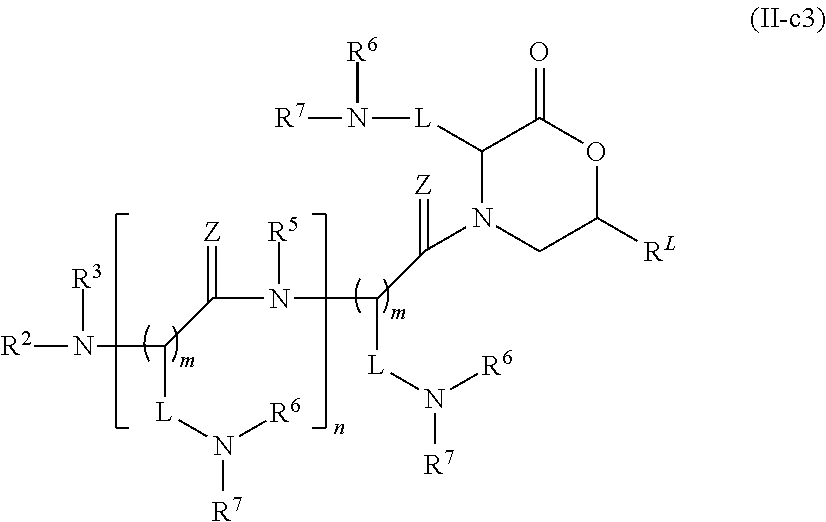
[R2]N(C(C(N(C(C(=[Z])N1CC([RL])OC(=O)C1[L]N([R7])[R6])[L]N([R7])[R6])[R5])=[Z])[L]N([R7])[R6])[R3]
